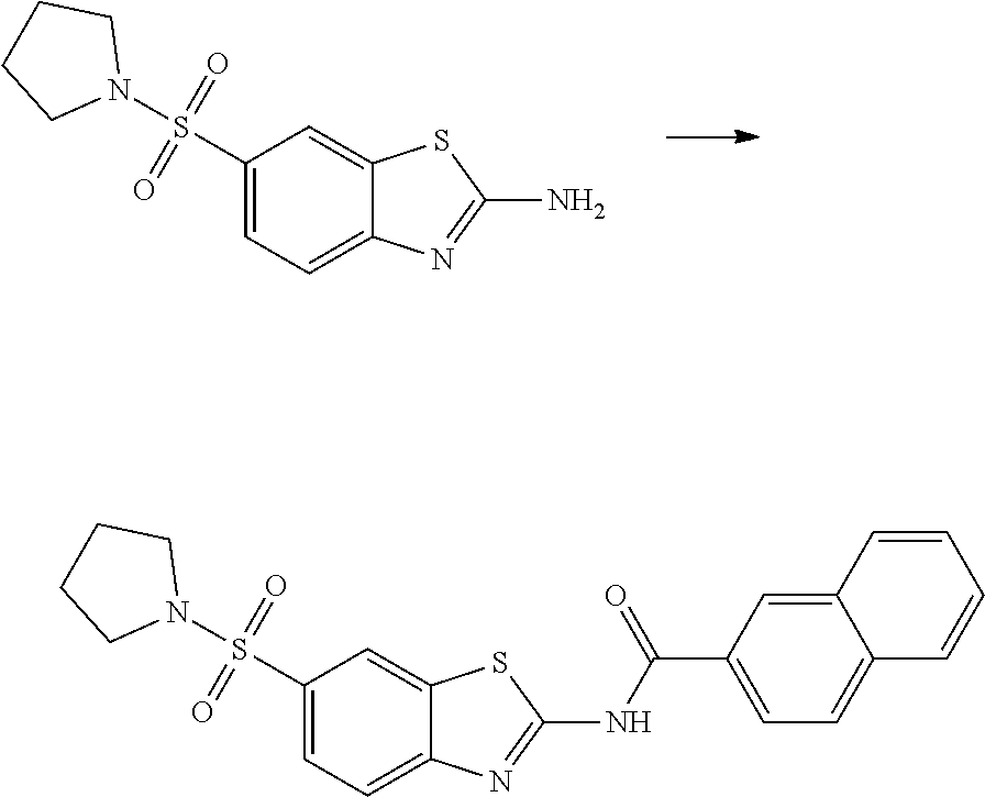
C12=CC=C(S(N3CCCC3)(=O)=O)C=C1SC(N)=N2.C12=CC=C(S(N3CCCC3)(=O)=O)C=C1SC(NC(C1=CC=C3C(=C1)C=CC=C3)=O)=N2
